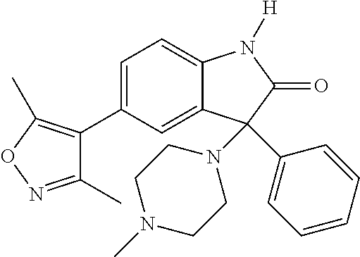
C1=C(C2=C(C)ON=C2C)C=C2C(=C1)N([H])C(=O)C2(N1CCN(C)CC1)C1=CC=CC=C1
